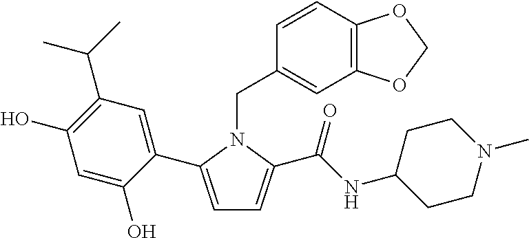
C1=C(C2=CC(C(C)C)=C(O)C=C2O)N(CC2=CC3=C(C=C2)OCO3)C(C(NC2CCN(C)CC2)=O)=C1
